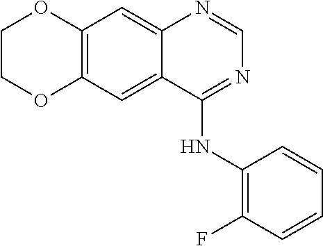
C12=C(C=C3C(=C1)N=CN=C3NC1=C(F)C=CC=C1)OCCO2
